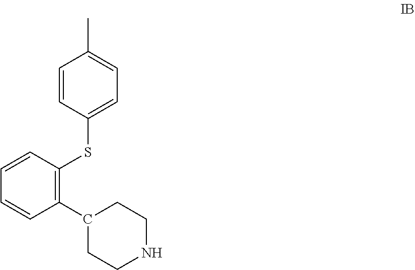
C1=CC(SC2=C(C3CCNCC3)C=CC=C2)=CC=C1C
